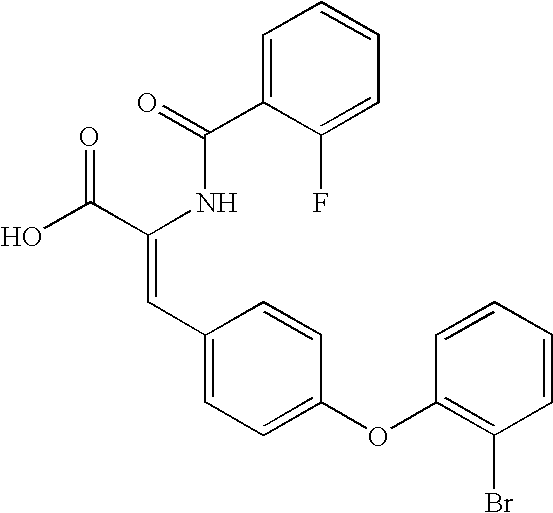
C1=C(C(=O)NC(C(O)=O)=CC2=CC=C(OC3=C(Br)C=CC=C3)C=C2)C(F)=CC=C1
